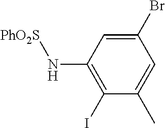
C1(Br)=CC(N[PhO2S])=C(I)C(C)=C1
